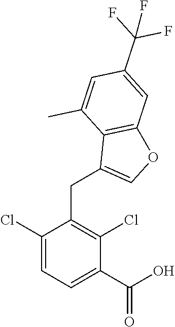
C1(C(O)=O)=CC=C(Cl)C(CC2=COC3=C2C(C)=CC(C(F)(F)F)=C3)=C1Cl
